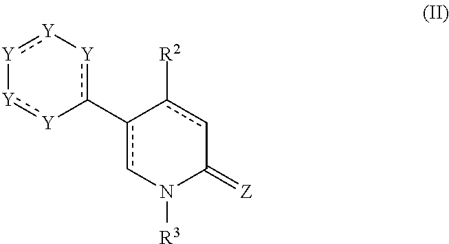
[Y]1:[Y]-c(-c2cN([R3])C(=[Z])cc-2[R2])[Y][Y]:[Y]1
